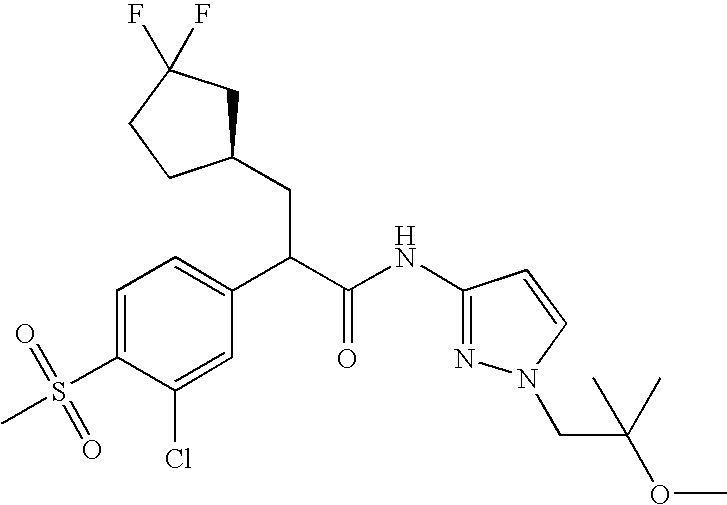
C1=C(S(=O)(C)=O)C(Cl)=CC(C(C(NC2=NN(CC(C)(OC)C)C=C2)=O)CC2CC(F)(F)CC2)=C1
